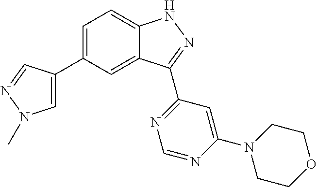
C1(C2=CC=C3C(=C2)C(C2=NC=NC(N4CCOCC4)=C2)=NN3)=CN(C)N=C1
